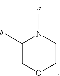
C1(C)COCCN1C
